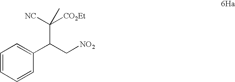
C1=CC=CC(C(C[NO2])C([CO2Et])([NC])C)=C1
